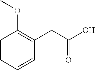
C1=CC=CC(CC(O)=O)=C1OC
